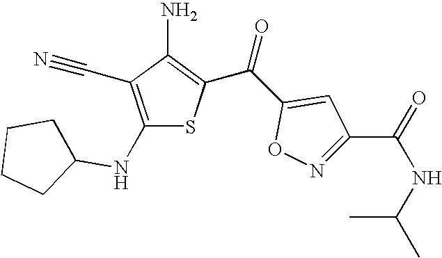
C1(NC2CCCC2)=C(C#N)C(N)=C(C(C2=CC(C(=O)NC(C)C)=NO2)=O)S1
